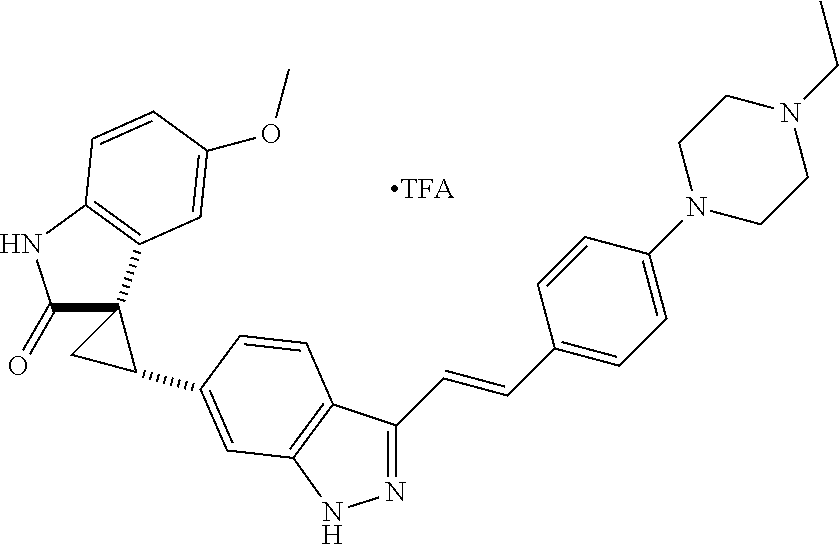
C(=CC1=CC=C(N2CCN(CC)CC2)C=C1)C1=NNC2=C1C=CC(C1CC13C(=O)NC1=C3C=C(OC)C=C1)=C2
